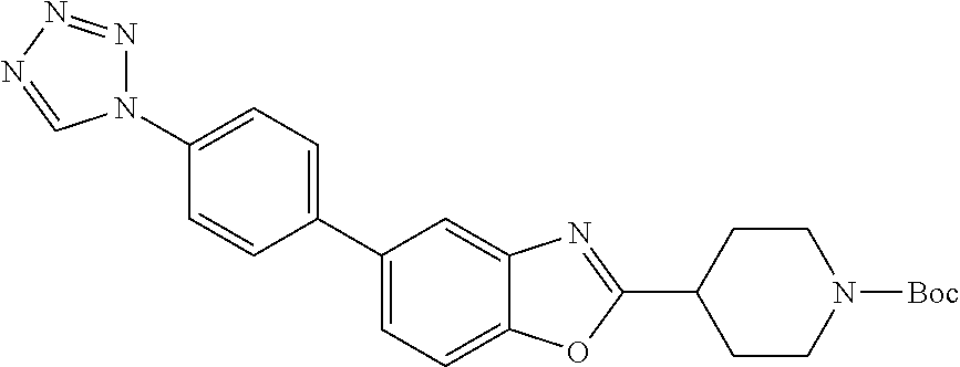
C1(N2N=NN=C2)=CC=C(C2=CC=C3C(=C2)N=C(C2CCN([Boc])CC2)O3)C=C1
